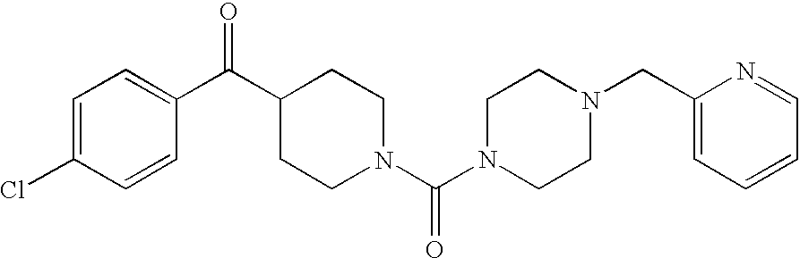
C1=C(Cl)C=CC(C(=O)C2CCN(C(=O)N3CCN(CC4=CC=CC=N4)CC3)CC2)=C1
